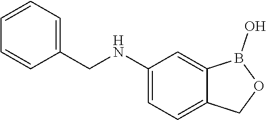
C1(NCC2=CC=CC=C2)=CC=C2C(=C1)B(O)OC2
